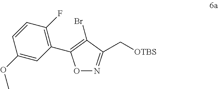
C1=CC(OC)=CC(C2=C(Br)C(C[OTBS])=NO2)=C1F
